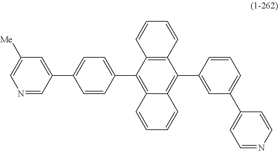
C12=C(C(C3=CC=C(C4=CC([Me])=CN=C4)C=C3)=C3C(=C1C1=CC(C4=CC=NC=C4)=CC=C1)C=CC=C3)C=CC=C2
